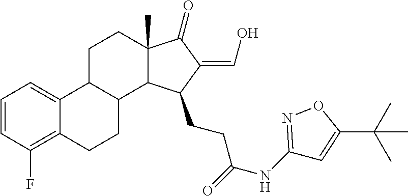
C1=CC(F)=C2C(=C1)C1C(CC2)C2C(C)(CC1)C(=O)C(=CO)C2CCC(NC1=NOC(C(C)(C)C)=C1)=O
